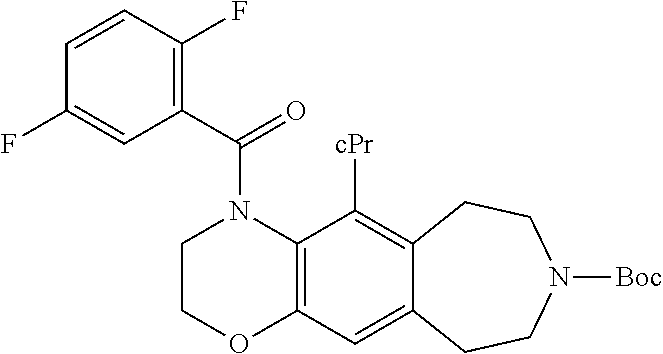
C1(C(=O)N2CCOC3=C2C([cPr])=C2C(=C3)CCN([Boc])CC2)=C(F)C=CC(F)=C1
